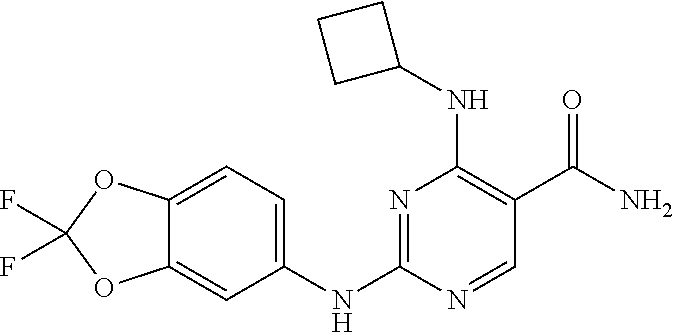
N1=C(NC2=CC=C3C(=C2)OC(F)(F)O3)N=CC(C(N)=O)=C1NC1CCC1
